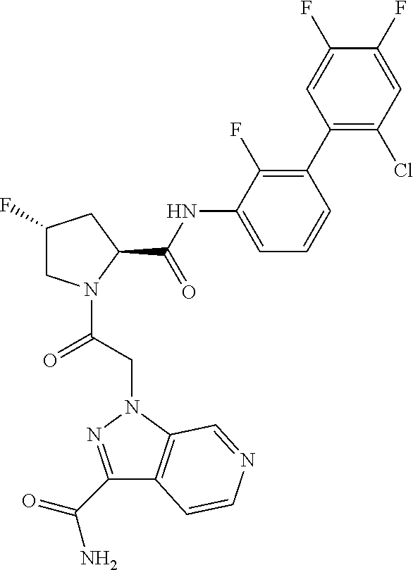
C1(F)CN(C(CN2C3=C(C(C(=O)N)=N2)C=CN=C3)=O)C(C(NC2=CC=CC(C3=C(Cl)C=C(F)C(F)=C3)=C2F)=O)C1
